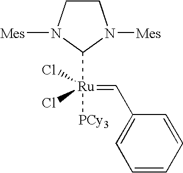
C1CN([Mes])C([Ru](=CC2=CC=CC=C2)(Cl)(Cl)[PCy3])N1[Mes]
